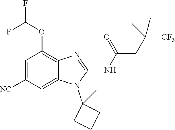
C1=C([NC])C=C2C(=C1OC(F)F)N=C(NC(=O)CC(C)([CF3])C)N2C1(C)CCC1
